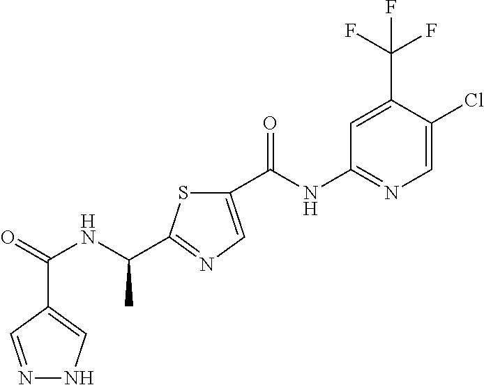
C(=O)(NC(C)C1=NC=C(C(NC2=NC=C(Cl)C(C(F)(F)F)=C2)=O)S1)C1=CNN=C1
